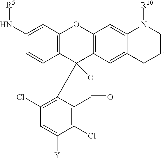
C12=C(C=C(N[R5])C=C1)OC1=C(C23C2=C(Cl)C=C([Y])C(Cl)=C2C(=O)O3)C=C2C(=C1)N([R10])CCC2
